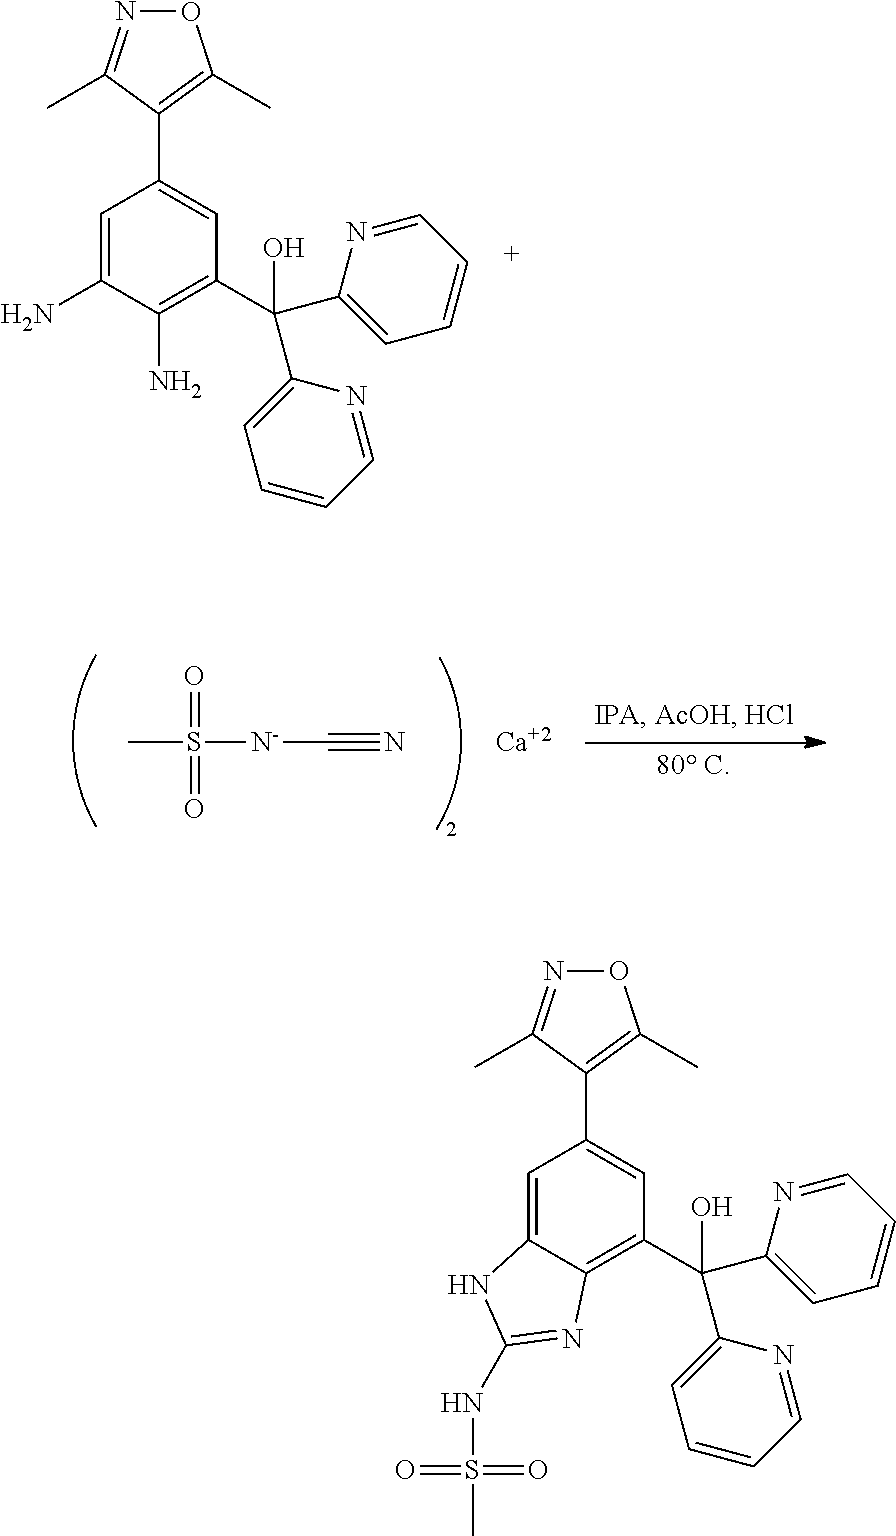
C1(N)=CC(C2=C(C)ON=C2C)=CC(C(O)(C2=CC=CC=N2)C2=CC=CC=N2)=C1N.CS([N-]C#N)(=O)=O.[Ca].C12=CC(C3=C(C)ON=C3C)=CC(C(O)(C3=CC=CC=N3)C3=CC=CC=N3)=C1N=C(NS(C)(=O)=O)N2
